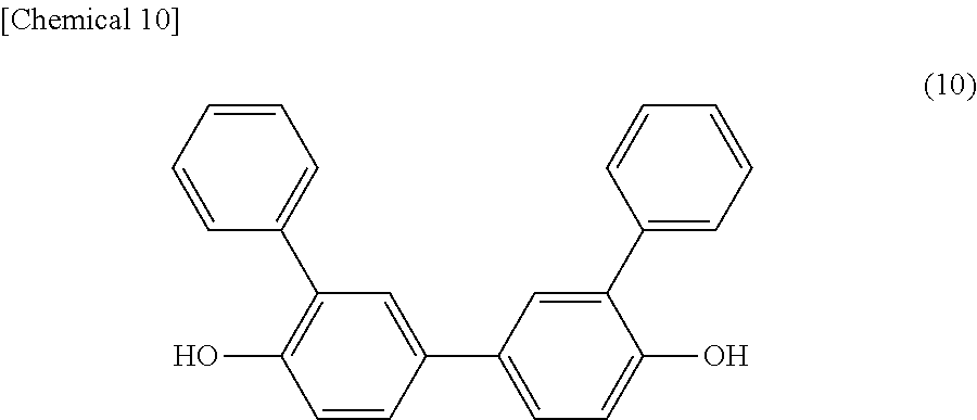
C1=CC(C2=CC=C(O)C(C3=CC=CC=C3)=C2)=CC(C2=CC=CC=C2)=C1O
